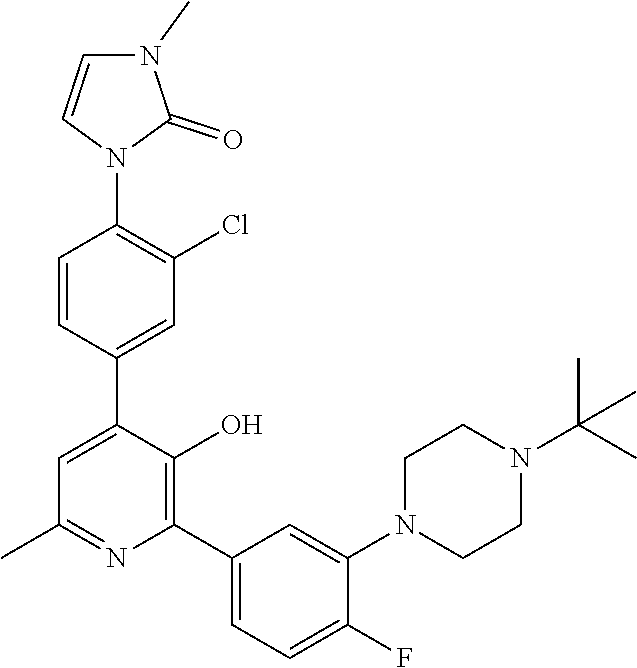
C1=CC(C2=CC(C)=NC(C3=CC=C(F)C(N4CCN(C(C)(C)C)CC4)=C3)=C2O)=CC(Cl)=C1N1C(=O)N(C)C=C1
